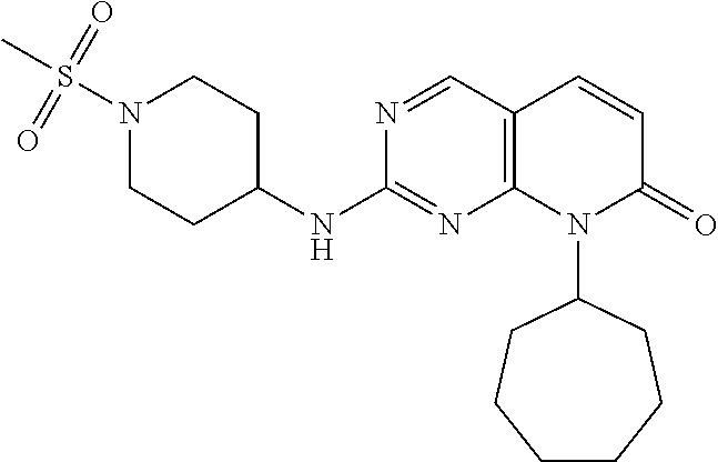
N1(S(C)(=O)=O)CCC(NC2=NC3=C(C=N2)C=CC(=O)N3C2CCCCCC2)CC1
